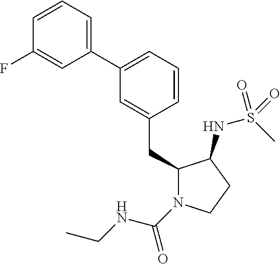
C1(CC2=CC(C3=CC=CC(F)=C3)=CC=C2)N(C(NCC)=O)CCC1NS(C)(=O)=O
